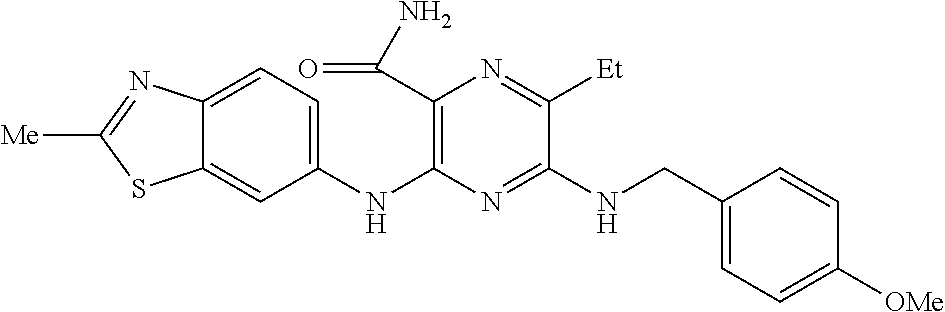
C1(NC2=C(C(N)=O)N=C([Et])C(NCC3=CC=C([OMe])C=C3)=N2)=CC=C2C(=C1)SC([Me])=N2
